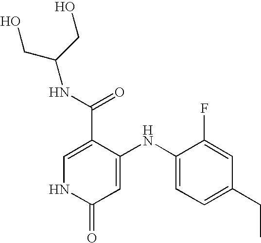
C1=C(C(=O)NC(CO)CO)C(NC2=CC=C(CC)C=C2F)=CC(=O)N1
